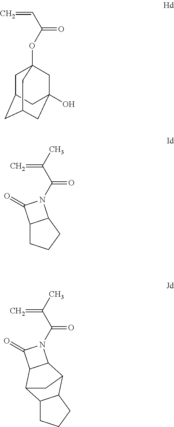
C(=O)(C(=C)C)N1C2C(C1=O)C1C3C(C2C1)CCC3.C1C2CC3CC(O)(CC1(OC(=O)C=C)C3)C2.C12CCCC1N(C(=O)C(=C)C)C2=O
